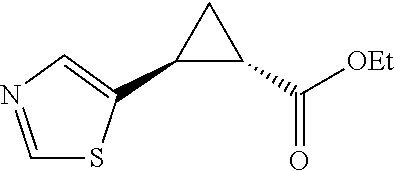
C1=NC=C(C2C(C([OEt])=O)C2)S1
